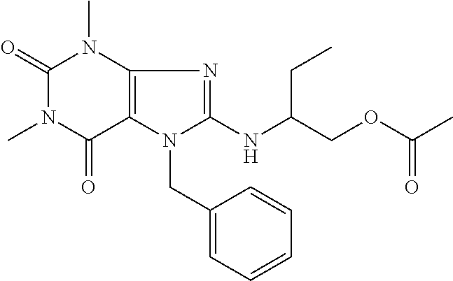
C1(=O)N(C)C(=O)C2=C(N1C)N=C(NC(COC(C)=O)CC)N2CC1=CC=CC=C1
